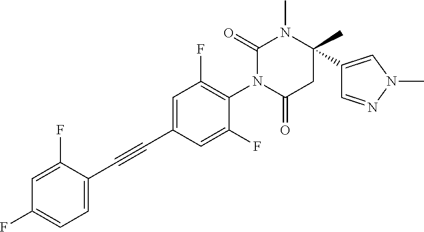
C1=C(C#CC2=CC=C(F)C=C2F)C=C(F)C(N2C(=O)CC(C3=CN(C)N=C3)(C)N(C)C2=O)=C1F
